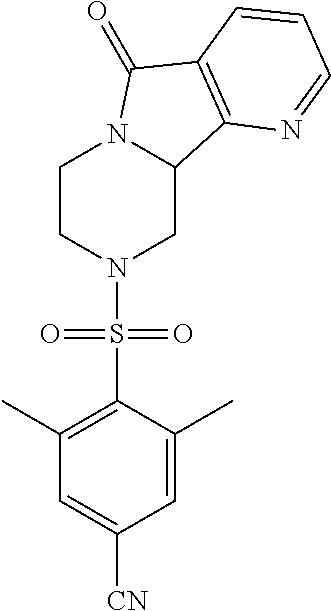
C1CN(S(C2=C(C)C=C([CN])C=C2C)(=O)=O)CC2N1C(=O)C1=C2N=CC=C1
